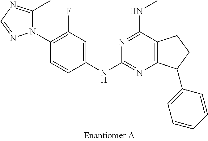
C1(N2C(C)=NC=N2)=C(F)C=C(NC2=NC3=C(C(NC)=N2)CCC3C2=CC=CC=C2)C=C1
